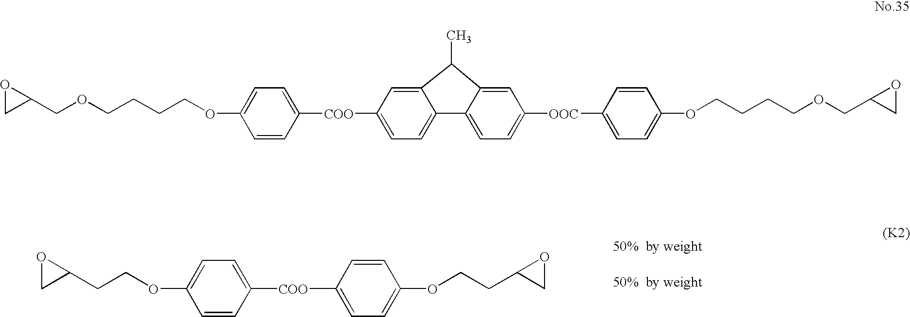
O(C1=CC=C([COO]C2=CC=C3C(=C2)C(C)C2=CC([OOC]C4=CC=C(OCCCCOCC5CO5)C=C4)=CC=C32)C=C1)CCCCOCC1OC1.C1(OCCC2CO2)=CC=C([COO]C2=CC=C(OCCC3CO3)C=C2)C=C1
